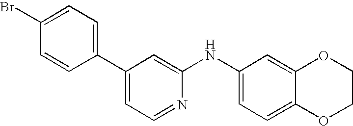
C1(C2=CC=NC(NC3=CC=C4C(=C3)OCCO4)=C2)=CC=C(Br)C=C1
